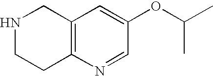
N1CCC2=C(C1)C=C(OC(C)C)C=N2
